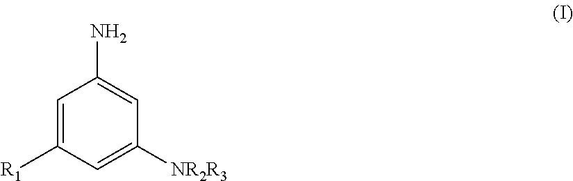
C1=C([R1])C=C([NR2R3])C=C1N
